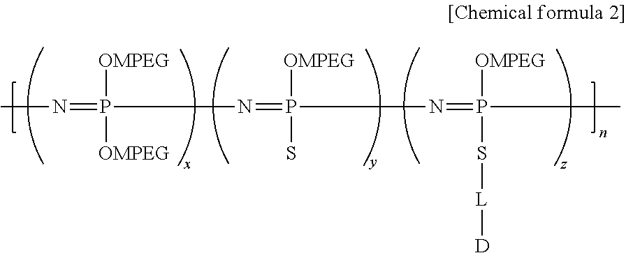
CN=P(N=P([OMPEG])(S)N=P(C)([OMPEG])S[L][D])([OMPEG])[OMPEG]
